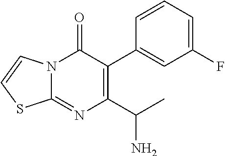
N12C(=NC(C(C)N)=C(C3=CC(F)=CC=C3)C1=O)SC=C2
